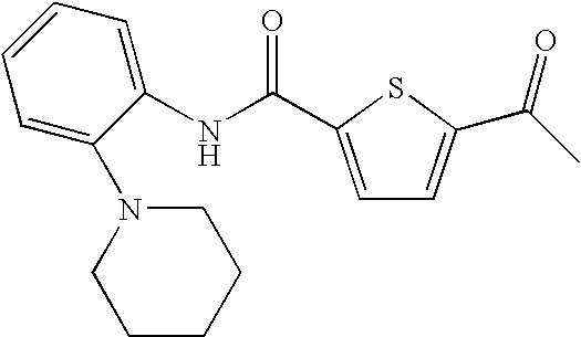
N(C1=CC=CC=C1N1CCCCC1)C(C1=CC=C(C(C)=O)S1)=O
